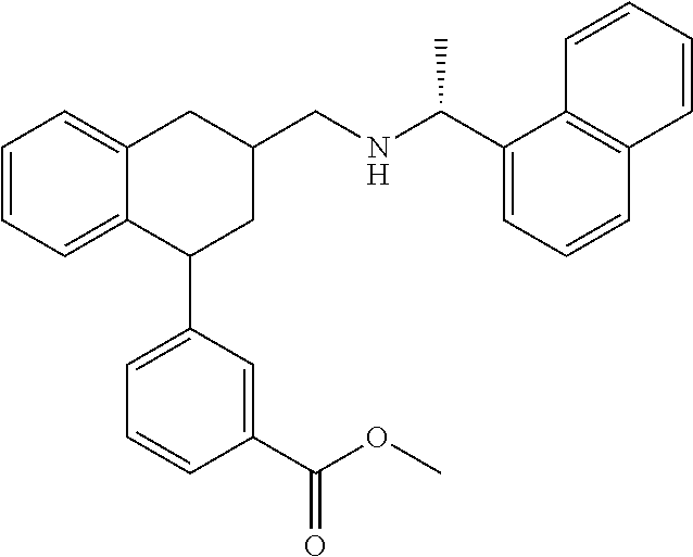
C1=CC=C2C(=C1)CC(CNC(C1=CC=CC3=C1C=CC=C3)C)CC2C1=CC=CC(C(OC)=O)=C1
